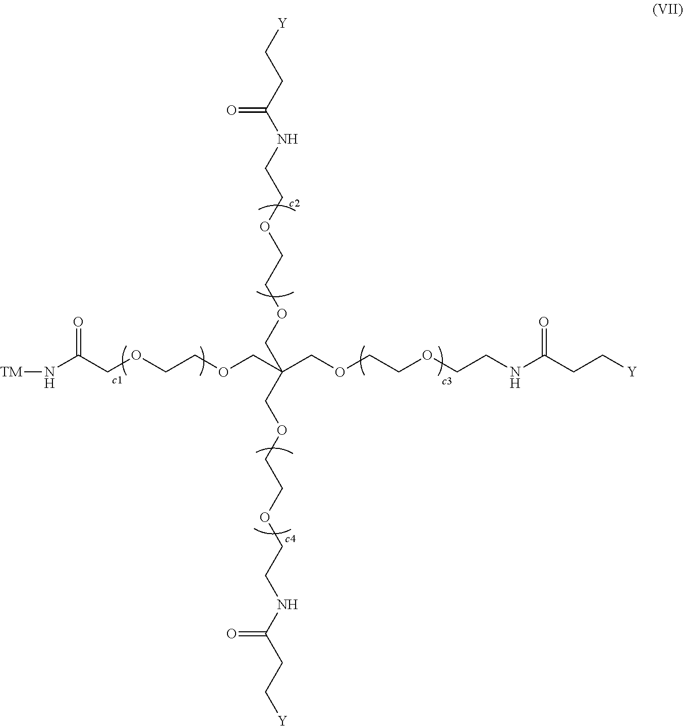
N(C(COCCOCC(COCCOCCNC(CC[Y])=O)(COCCOCCNC(CC[Y])=O)COCCOCCNC(CC[Y])=O)=O)[TM]
